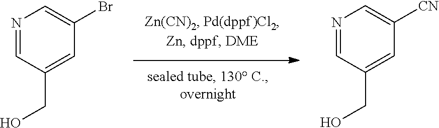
N1=CC(CO)=CC(Br)=C1.N1=CC(CO)=CC([CN])=C1
